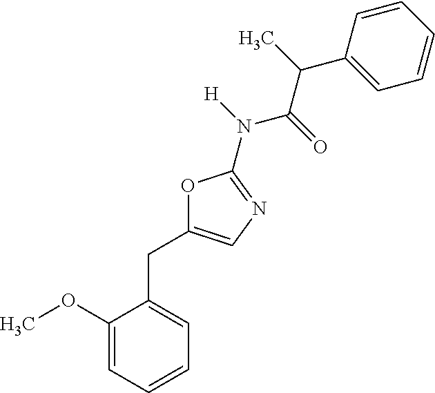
C1(OC)=CC=CC=C1CC1=CN=C(N(C(C(C2=CC=CC=C2)C)=O)[H])O1
